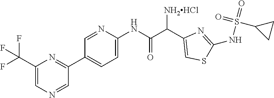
C1(C2=NC(C(F)(F)F)=CN=C2)=CC=C(NC(C(C2=CSC(NS(=O)(=O)C3CC3)=N2)[NH2HCl])=O)N=C1
